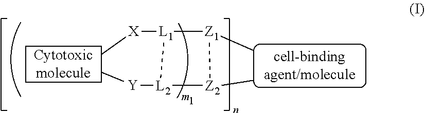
[L2]1([Y]C)[Z2](C)[Z1](C)[L1]1[X]C
